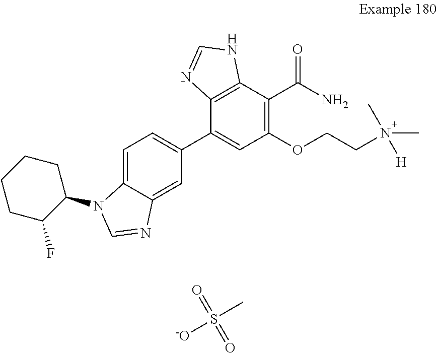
C1=C2C(=CC(C3=CC(OCCN(C)(C)[H])=C(C(N)=O)C4=C3N=CN4)=C1)N=CN2C1CCCCC1F.CS([-O])(=O)=O
